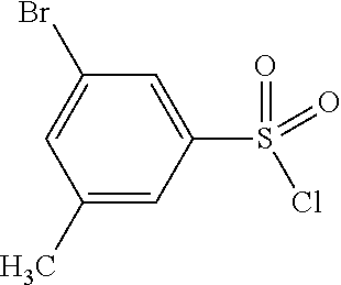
C1(Br)=CC(C)=CC(S(=O)(=O)Cl)=C1
